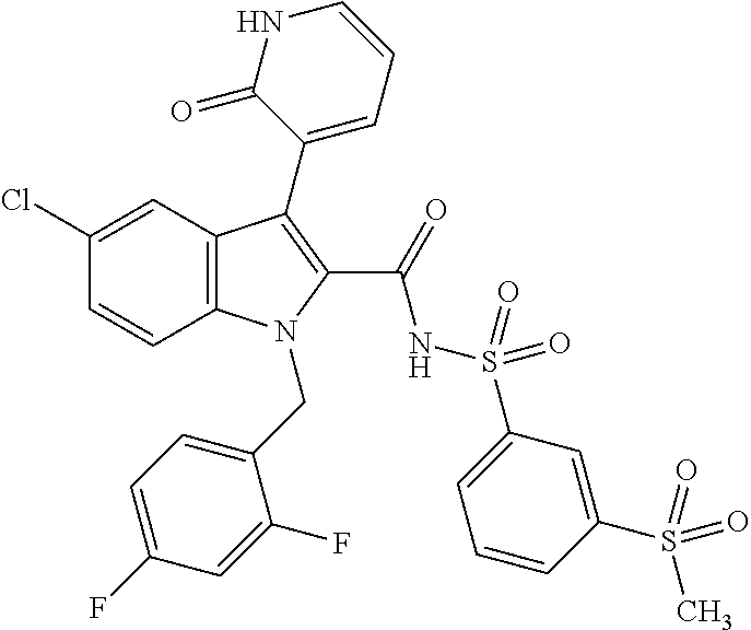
C1(Cl)=CC2=C(C=C1)N(CC1=CC=C(F)C=C1F)C(C(=O)NS(=O)(=O)C1=CC=CC(S(=O)(C)=O)=C1)=C2C1=CC=CNC1=O
